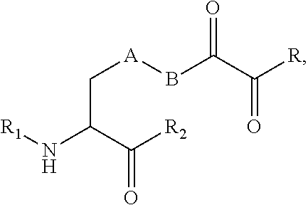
C(C([R2])=O)(N[R1])C[A]BC(C([R])=O)=O
